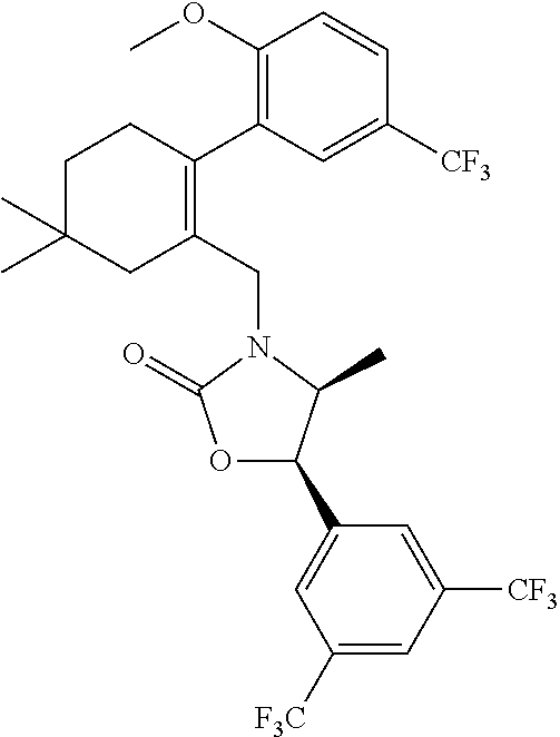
C1(CN2C(=O)OC(C3=CC([F3C])=CC([CF3])=C3)C2C)=C(C2=C(OC)C=CC([CF3])=C2)CCC(C)(C)C1
